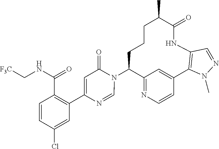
C12=NC=CC(=C1)C1=C(NC(=O)C(C)CCCC2N2C(=O)C=C(C3=C(C(NC[F3C])=O)C=CC(Cl)=C3)N=C2)C=NN1C
